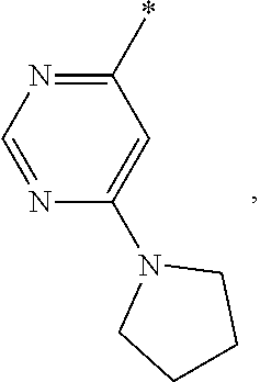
C1(*)=NC=NC(N2CCCC2)=C1
